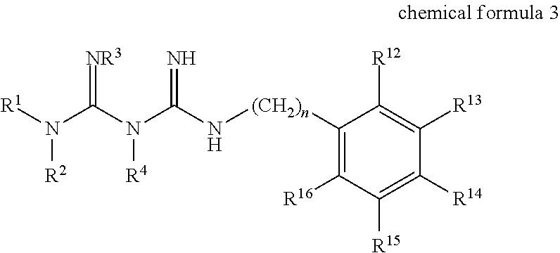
[R1]N(C(N([R4])C(N[(CH2)n]C1=C([R16])C([R15])=C([R14])C([R13])=C1[R12])=N)=[NR3])[R2]
